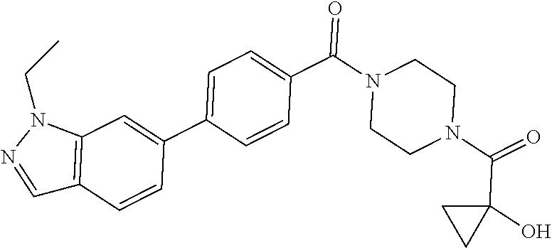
O=C(N1CCN(C(=O)C2=CC=C(C3=CC4=C(C=C3)C=NN4CC)C=C2)CC1)C1(O)CC1
